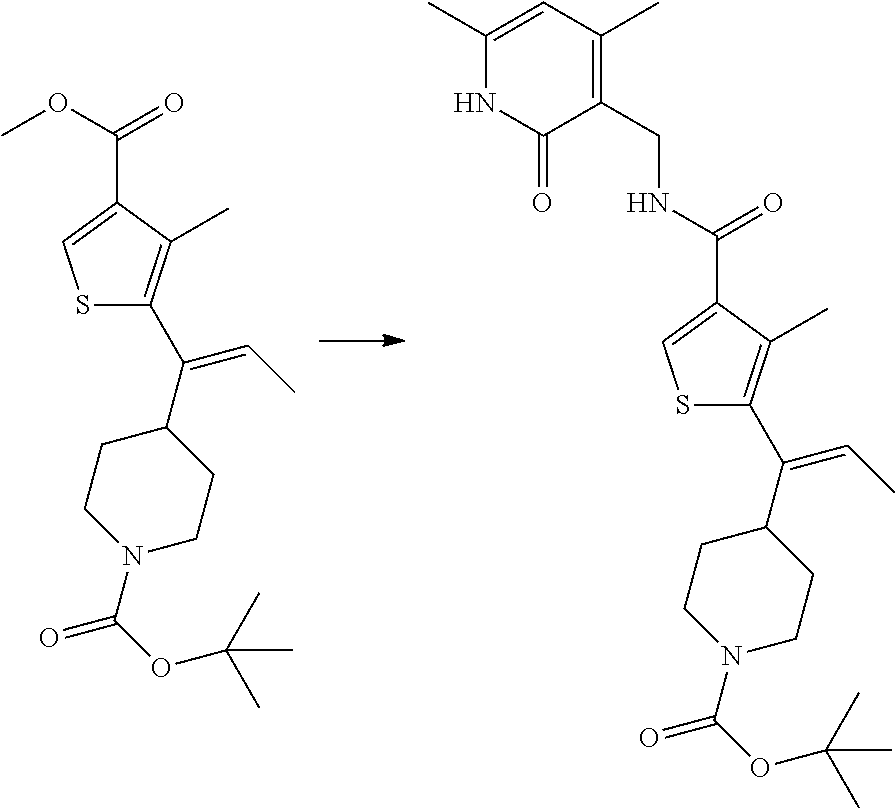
S1C(C(=CC)C2CCN(C(=O)OC(C)(C)C)CC2)=C(C)C(C(=O)OC)=C1.S1C(C(=CC)C2CCN(C(=O)OC(C)(C)C)CC2)=C(C)C(C(=O)NCC2=C(C)C=C(C)NC2=O)=C1
